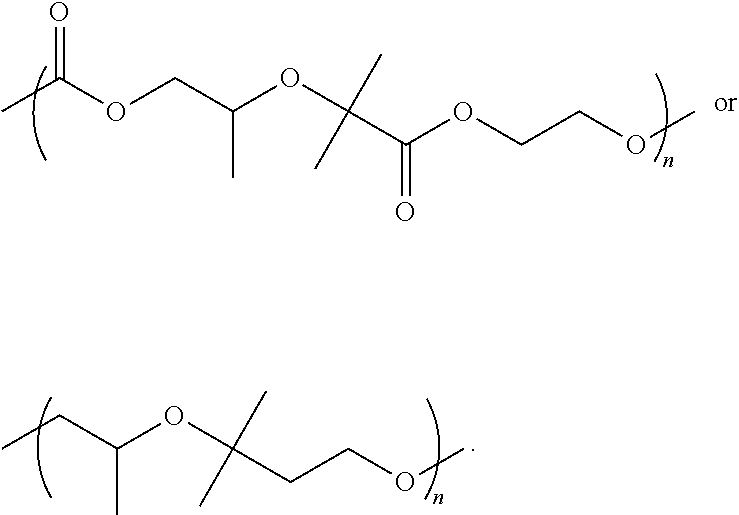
CC(OCC(OC(C(=O)OCCOC)(C)C)C)=O.CCC(OC(CCOC)(C)C)C
